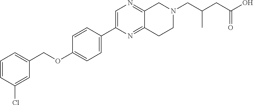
C1=CC(Cl)=CC(COC2=CC=C(C3=CN=C4C(=N3)CCN(CC(CC(=O)O)C)C4)C=C2)=C1
